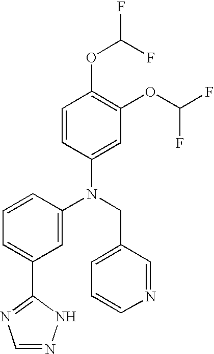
C1=CC(N(CC2=CC=CN=C2)C2=CC(C3=NC=NN3)=CC=C2)=CC(OC(F)F)=C1OC(F)F
